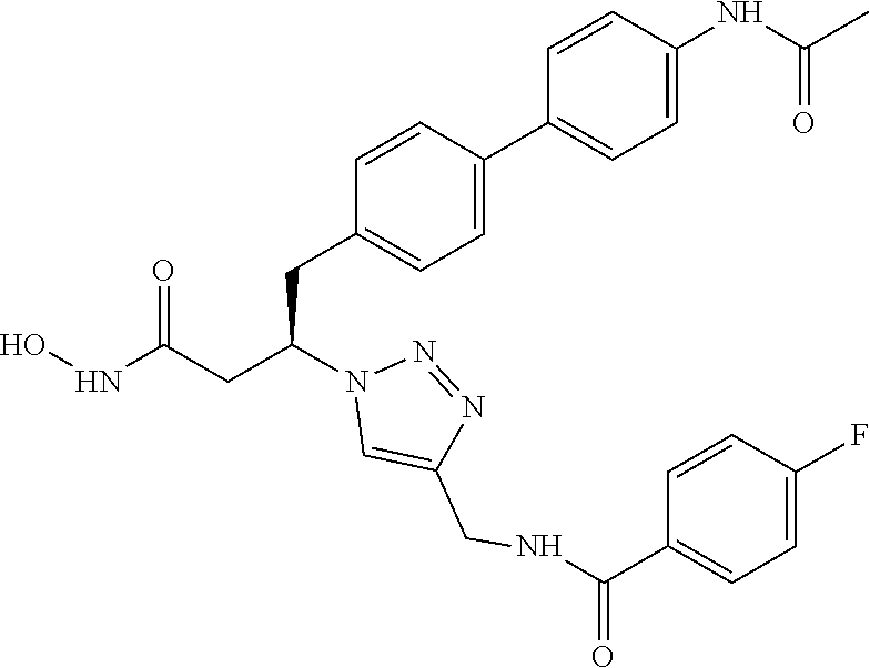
C1(CC(CC(NO)=O)N2C=C(CNC(C3=CC=C(F)C=C3)=O)N=N2)=CC=C(C2=CC=C(NC(C)=O)C=C2)C=C1
